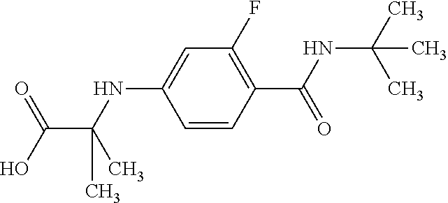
C1=CC(C(NC(C)(C)C)=O)=C(F)C=C1NC(C(O)=O)(C)C
